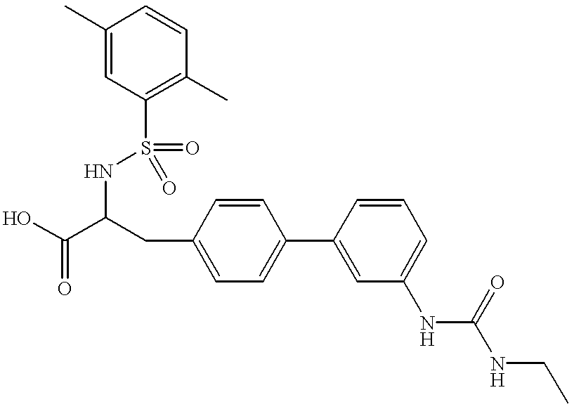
OC(C(CC1=CC=C(C2=CC(NC(=O)NCC)=CC=C2)C=C1)NS(=O)(=O)C1=C(C)C=CC(C)=C1)=O
